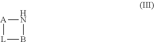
[A]1[L]BN1
